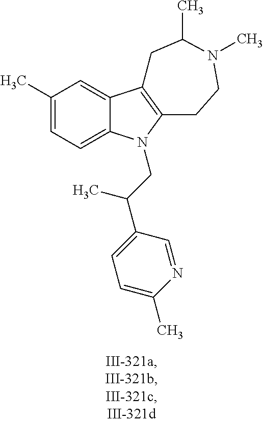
C1(C)=CC=C2C(=C1)C1=C(CCN(C)C(C)C1)N2CC(C1=CC=C(C)N=C1)C
